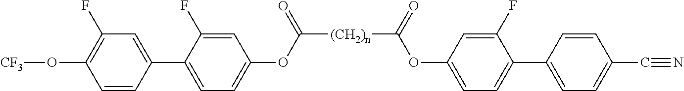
[(CH2)n](C(OC1=CC=C(C2=CC(F)=C(O[CF3])C=C2)C(F)=C1)=O)C(OC1=CC=C(C2=CC=C(C#N)C=C2)C(F)=C1)=O
